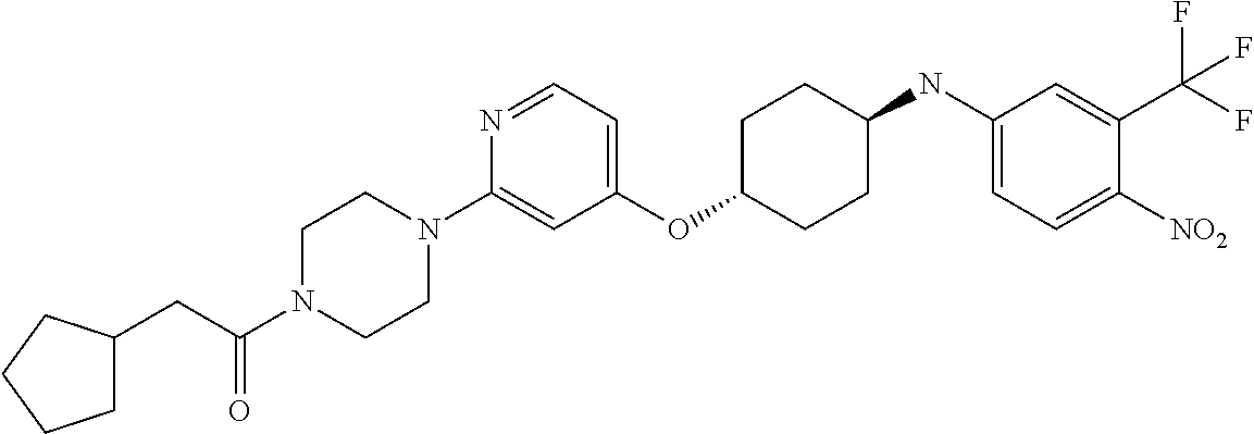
C1(OC2CCC(NC3=CC=C([NO2])C(C(F)(F)F)=C3)CC2)=CC=NC(N2CCN(C(CC3CCCC3)=O)CC2)=C1
